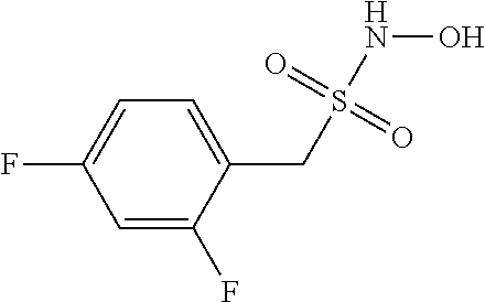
C1=C(F)C(CS(NO)(=O)=O)=CC=C1F
